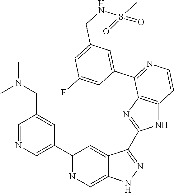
C1=NC=C(C2=NC=C3C(=C2)C(C2=NC4=C(N2)C=CN=C4C2=CC(CNS(C)(=O)=O)=CC(F)=C2)=NN3)C=C1CN(C)C
